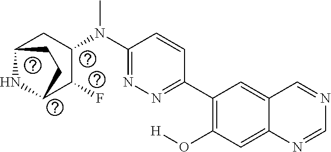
C1(C2=C(O[H])C=C3C(=C2)C=NC=N3)=NN=C(N(C2CC3NC(C2F)CC3)C)C=C1
